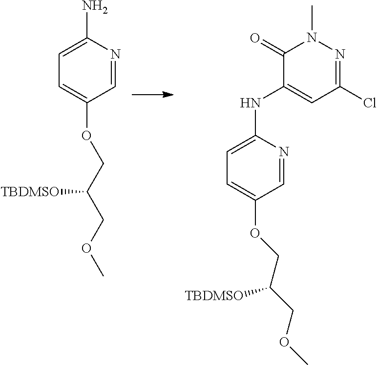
C1=C(N)N=CC(OCC(COC)[TBDMSO])=C1.C1(=O)C(NC2=CC=C(OCC(COC)[TBDMSO])C=N2)=CC(Cl)=NN1C
